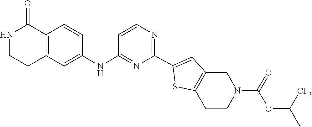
C1=CN=C(C2=CC3=C(CCN(C(OC(C)[CF3])=O)C3)S2)N=C1NC1=CC2=C(C=C1)C(=O)NCC2
